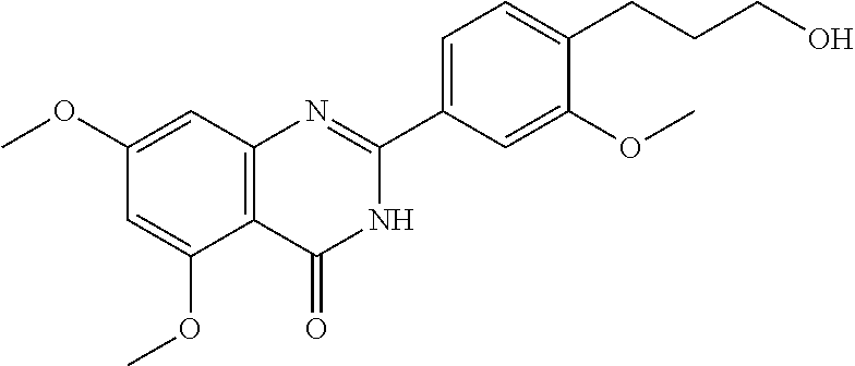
C12=C(C=C(OC)C=C1OC)N=C(C1=CC=C(CCCO)C(OC)=C1)NC2=O
